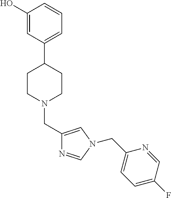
C1(O)=CC(C2CCN(CC3=CN(CC4=CC=C(F)C=N4)C=N3)CC2)=CC=C1
